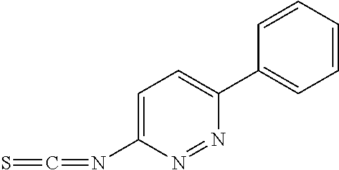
C1=CC=CC=C1C1=CC=C(N=C=S)N=N1
